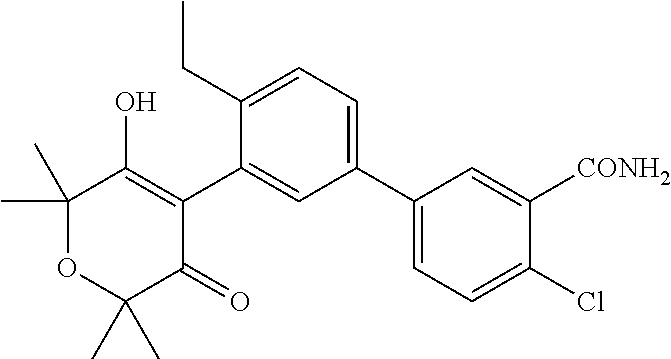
C1(C2=CC=C(CC)C(C3=C(O)C(C)(C)OC(C)(C)C3=O)=C2)=CC=C(Cl)C([CONH2])=C1
